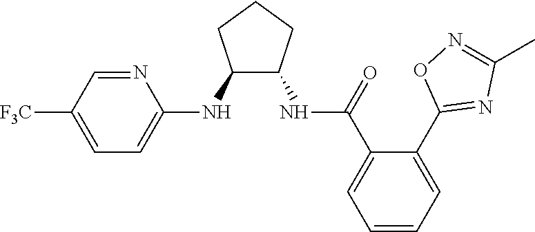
C1(NC2=CC=C([F3C])C=N2)C(NC(C2=CC=CC=C2C2=NC(C)=NO2)=O)CCC1
